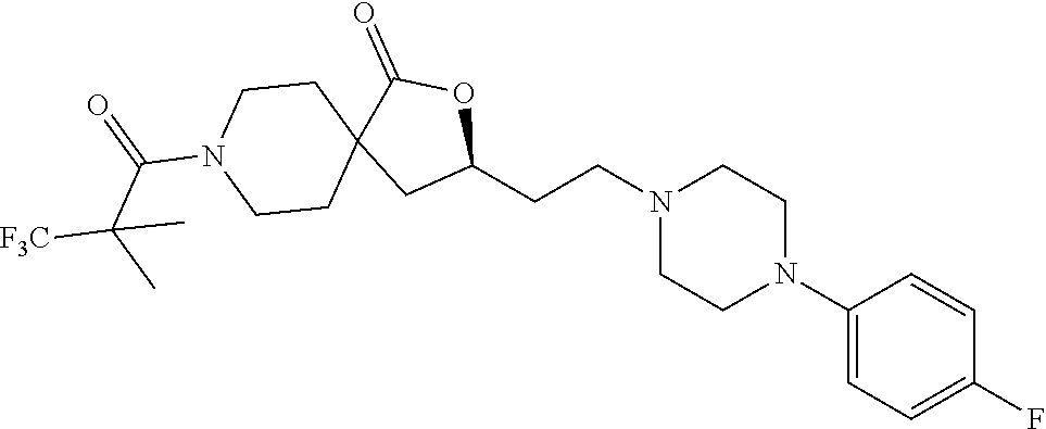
C1(N2CCN(CCC3OC(=O)C4(C3)CCN(C(=O)C([F3C])(C)C)CC4)CC2)=CC=C(F)C=C1
